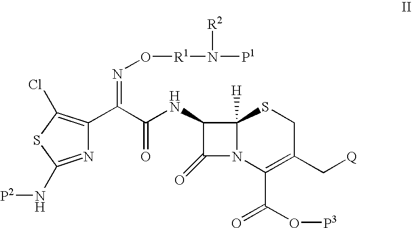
N1=C(N[P2])SC(Cl)=C1C(C(=O)NC1C(=O)N2C1([H])SCC(C[Q])=C2C(O[P3])=O)=NO[R1]N([P1])[R2]
